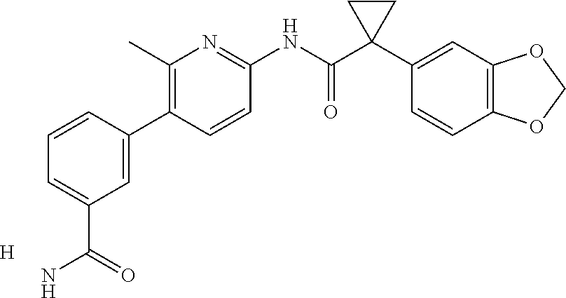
C1=CC(C2=C(C)N=C(NC(C3(C4=CC5=C(C=C4)OCO5)CC3)=O)C=C2)=CC(C(N)=O)=C1.[H]
